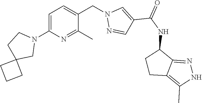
C1=C(N2CCC3(C2)CCC3)N=C(C)C(CN2N=CC(C(NC3CCC4=C(C)NN=C34)=O)=C2)=C1
